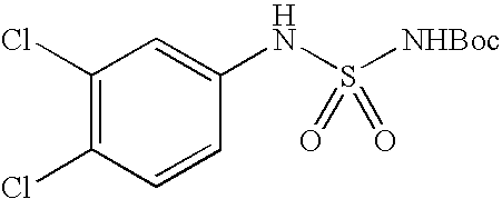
N(S([NHBoc])(=O)=O)C1=CC(Cl)=C(Cl)C=C1
